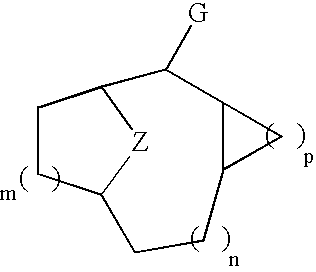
C1CC2[Z]C1C([G])C1C(CC2)C1
